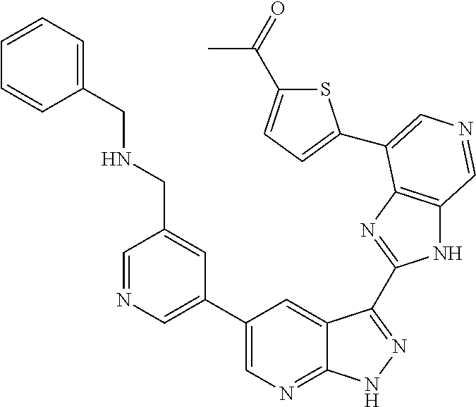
C1(C2=CN=CC(CNCC3=CC=CC=C3)=C2)=CN=C2C(=C1)C(C1=NC3=C(N1)C=NC=C3C1=CC=C(C(C)=O)S1)=NN2
